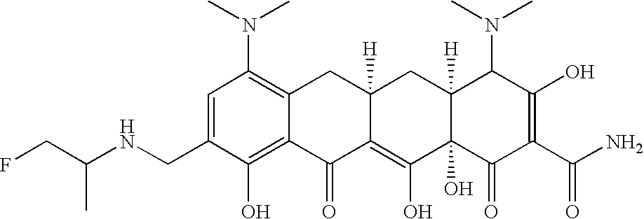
C1(CNC(CF)C)=CC(N(C)C)=C2C(=C1O)C(=O)C1=C(O)C3(O)C([H])(CC1([H])C2)C(N(C)C)C(O)=C(C(N)=O)C3=O
